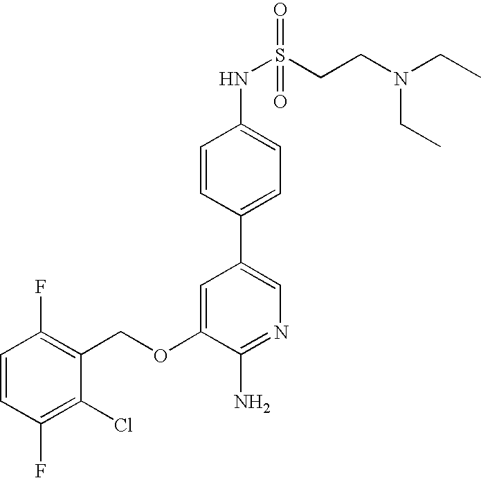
C1=CC(F)=C(Cl)C(COC2=CC(C3=CC=C(NS(CCN(CC)CC)(=O)=O)C=C3)=CN=C2N)=C1F
